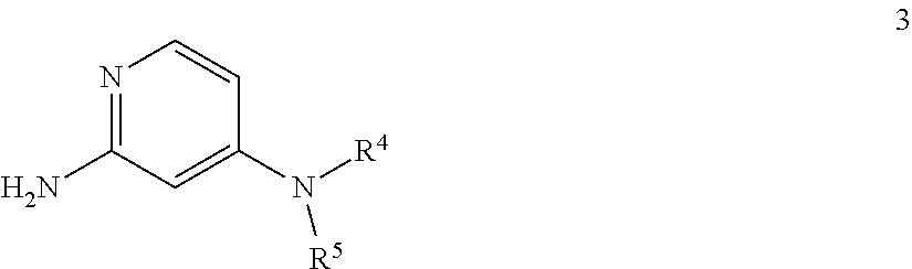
N1=C(N)C=C(N([R4])[R5])C=C1
